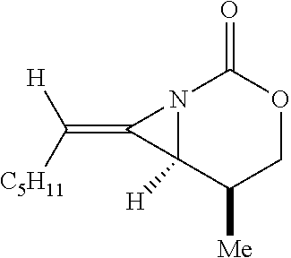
N12C([H])(C([Me])COC1=O)C2=C([H])[C5H11]
